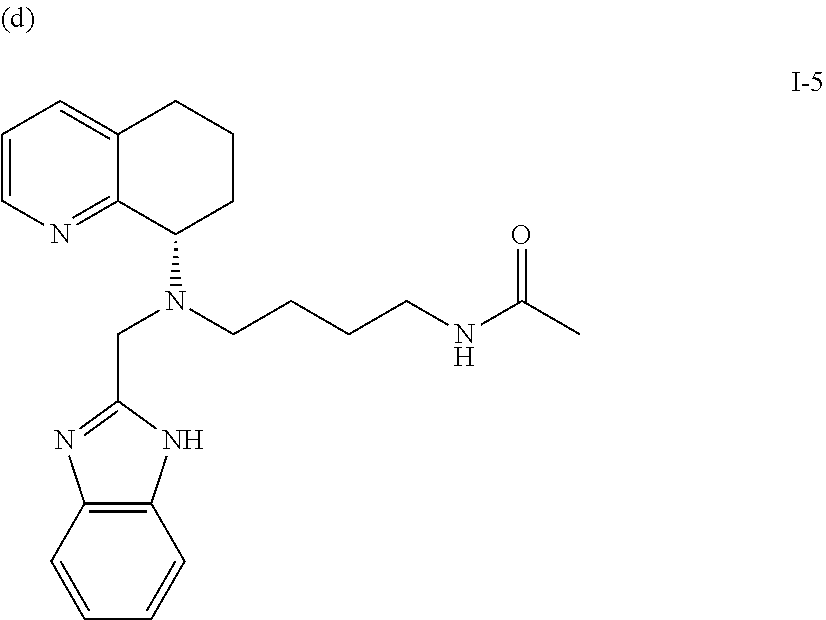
C12=C(C=CC=C1)N=C(CN(CCCCNC(C)=O)C1CCCC3=CC=CN=C13)N2
